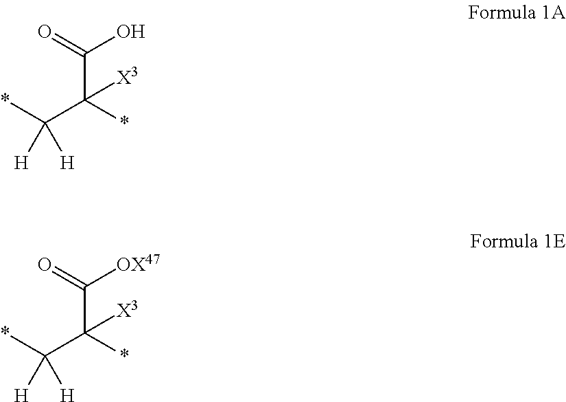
C(C(*)(C(*)([H])[H])[X3])(O)=O.C(C(*)(C(*)([H])[H])[X3])([OX47])=O
